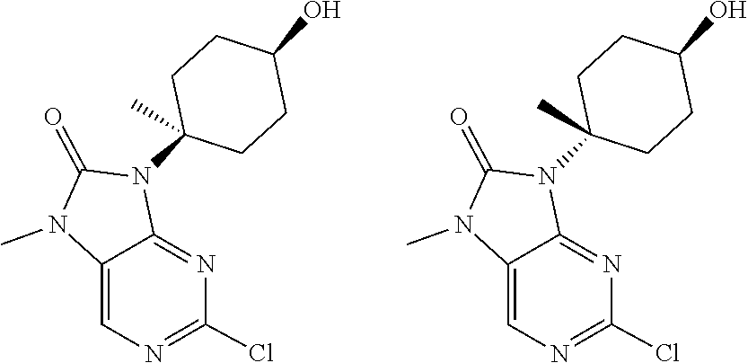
CN1C(=O)N(C2(C)CCC(O)CC2)C2=NC(Cl)=NC=C12.CN1C(=O)N(C2(C)CCC(O)CC2)C2=NC(Cl)=NC=C12
